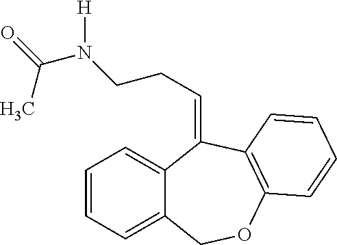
C12=CC=CC=C1COC1=C(C2=CCCN(C(=O)C)[H])C=CC=C1
